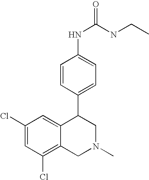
C1=CC(C2C3=CC(Cl)=CC(Cl)=C3CN(C)C2)=CC=C1NC(NCC)=O
